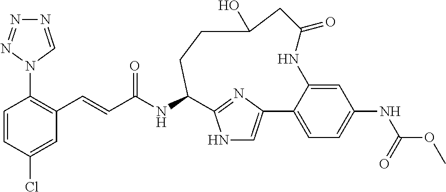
C1=CC(Cl)=CC(C=CC(NC2C3=NC(=CN3)C3=CC=C(NC(=O)OC)C=C3NC(=O)CC(O)CC2)=O)=C1N1C=NN=N1
